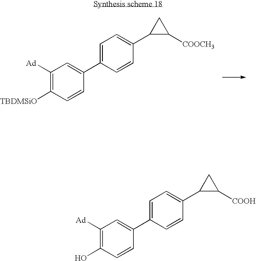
C1([Ad])=C([TBDMSiO])C=CC(C2=CC=C(C3C([COOCH3])C3)C=C2)=C1.C1([Ad])=C(O)C=CC(C2=CC=C(C3C([COOH])C3)C=C2)=C1
